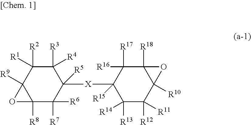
C1([R3])([R4])C([R2])([R1])C2([R9])C([R8])(C([R6])([R7])C1([R5])[X]C1([R15])C([R13])([R14])C([R12])([R11])C3([R10])C([R18])(C1([R16])[R17])O3)O2
